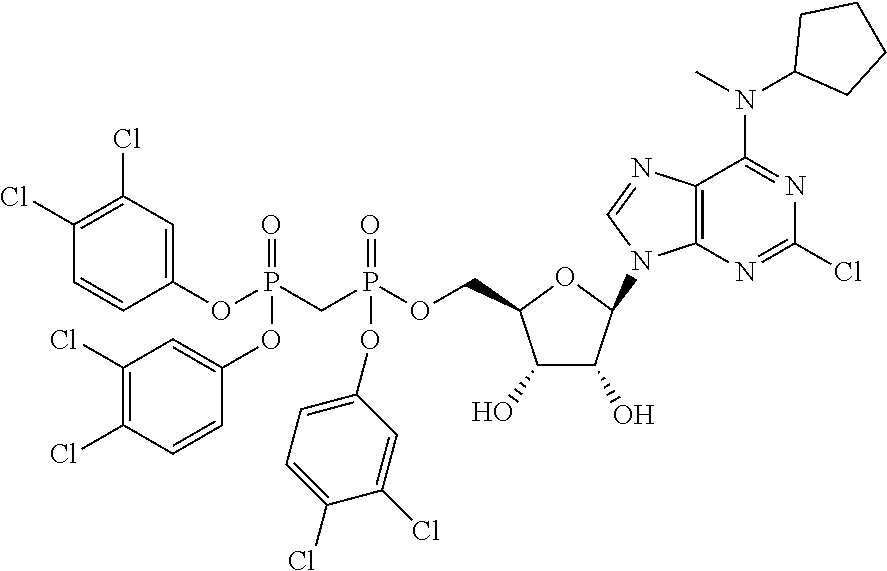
N1=C(Cl)N=C(N(C2CCCC2)C)C2=C1N(C1C(O)C(O)C(COP(CP(OC3=CC(Cl)=C(Cl)C=C3)(OC3=CC(Cl)=C(Cl)C=C3)=O)(OC3=CC=C(Cl)C(Cl)=C3)=O)O1)C=N2
